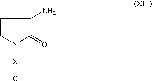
C1CN([X][C1])C(=O)C1N
